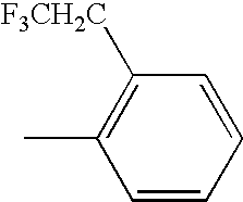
C1=CC=CC([F3CH2C])=C1C
